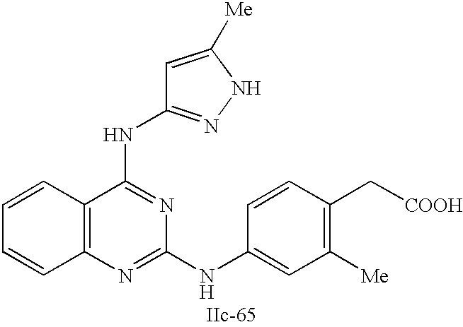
C12=C(N=C(NC3=CC([Me])=C(C[COOH])C=C3)N=C1NC1=NNC([Me])=C1)C=CC=C2
